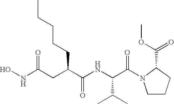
N(C(=O)CC(C(NC(C(=O)N1CCCC1C(OC)=O)C(C)C)=O)CCCCC)O
